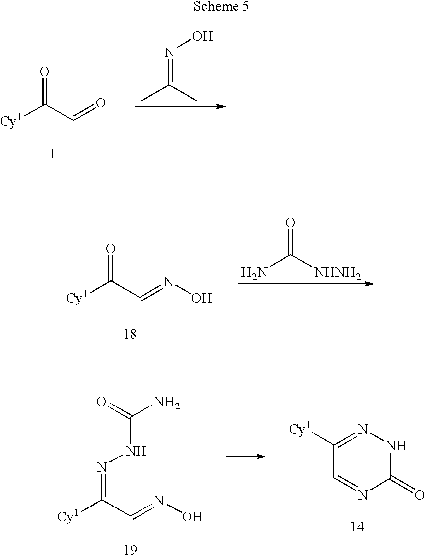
CC(C)=NO.[Cy1]C(C=O)=O.NC([NHNH2])=O.[Cy1]C(C=NO)=O.C1=NC(=O)NN=C1[Cy1].[Cy1]C(C=NO)=NNC(N)=O
